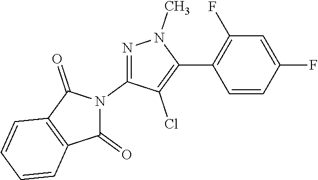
C1=C(F)C=CC(C2=C(Cl)C(N3C(=O)C4=C(C3=O)C=CC=C4)=NN2C)=C1F
